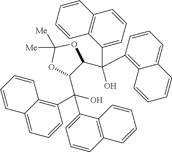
C1(C(C2=C3C(=CC=C2)C=CC=C3)(C2C(C(C3=C4C(=CC=C3)C=CC=C4)(C3=CC=CC4=C3C=CC=C4)O)OC([Me])([Me])O2)O)=CC=CC2=C1C=CC=C2
